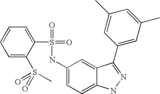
C1=CC=C(S(=O)(=O)C)C(S(=O)(=O)NC2=CC=C3C(=C2)C(C2=CC(C)=CC(C)=C2)=NN3)=C1
